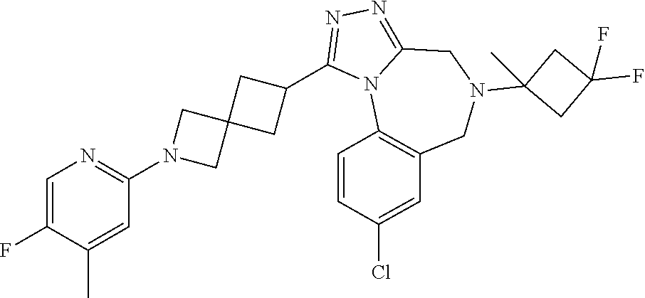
C1=C(F)C(C)=CC(N2CC3(C2)CC(C2=NN=C4N2C2=C(CN(C5(C)CC(F)(F)C5)C4)C=C(Cl)C=C2)C3)=N1
